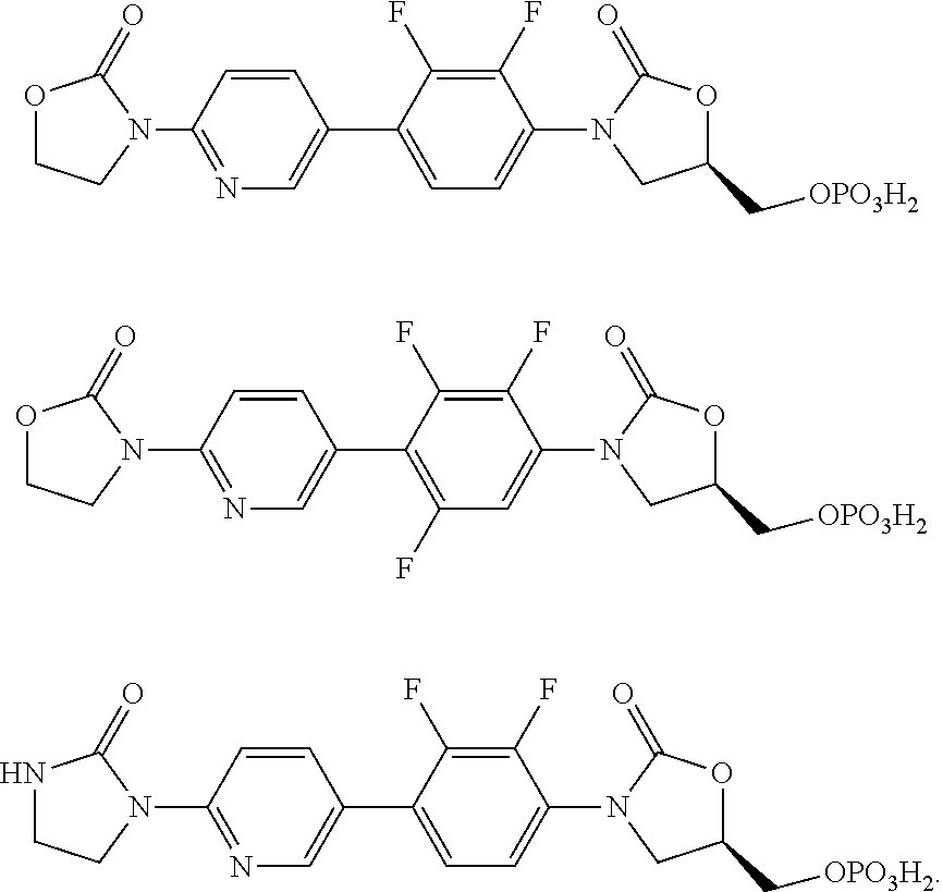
O1CCN(C2=NC=C(C3=CC=C(N4CC(C[OPO3H2])OC4=O)C(F)=C3F)C=C2)C1=O.O1CCN(C2=NC=C(C3=C(F)C=C(N4CC(C[OPO3H2])OC4=O)C(F)=C3F)C=C2)C1=O.N1CCN(C2=NC=C(C3=CC=C(N4CC(C[OPO3H2])OC4=O)C(F)=C3F)C=C2)C1=O
